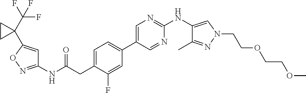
C1(NC(=O)CC2=CC=C(C3=CN=C(NC4=CN(CCOCCOC)N=C4C)N=C3)C=C2F)=NOC(C2(C(F)(F)F)CC2)=C1
